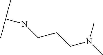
CN(CCCNC(C)C)C
